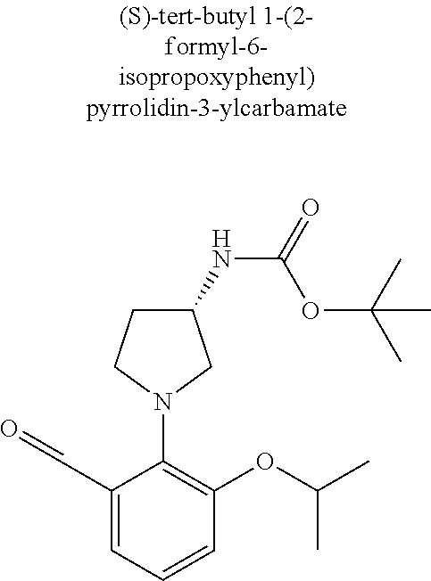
C1(NC(=O)OC(C)(C)C)CCN(C2=C(OC(C)C)C=CC=C2C=O)C1
